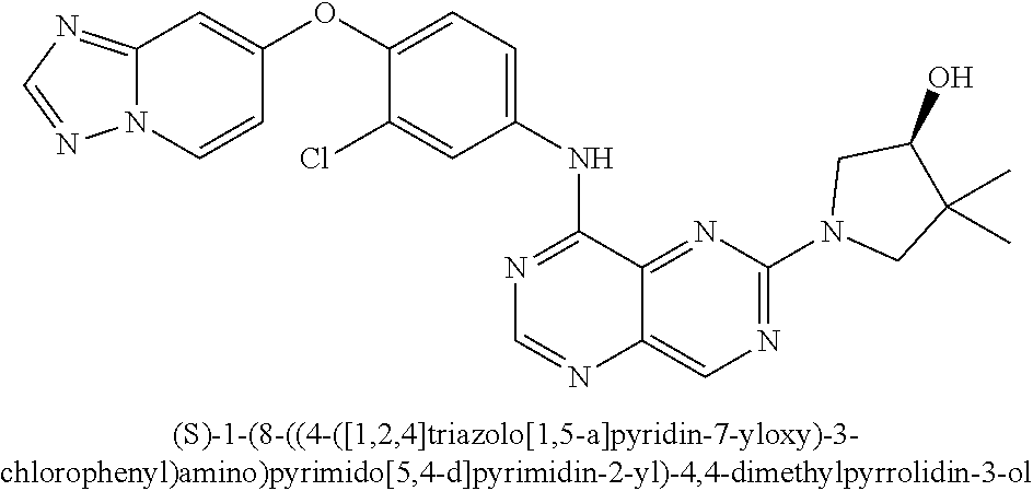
C1(OC2=CC=C(NC3=NC=NC4=CN=C(N5CC(C)(C)C(O)C5)N=C34)C=C2Cl)=CC2=NC=NN2C=C1
